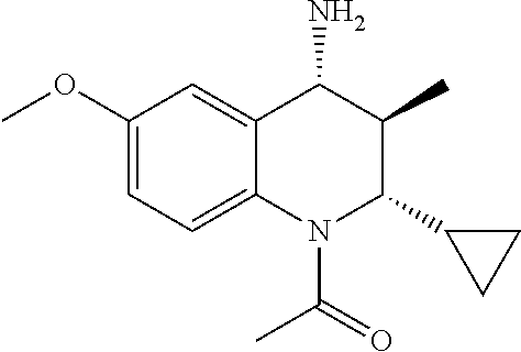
C1(OC)=CC=C2C(=C1)C(N)C(C)C(C1CC1)N2C(C)=O
